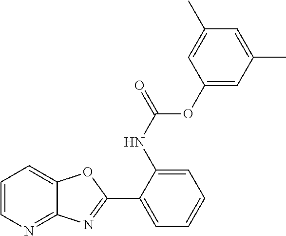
C1=CN=C2C(=C1)OC(C1=CC=CC=C1NC(=O)OC1=CC(C)=CC(C)=C1)=N2
